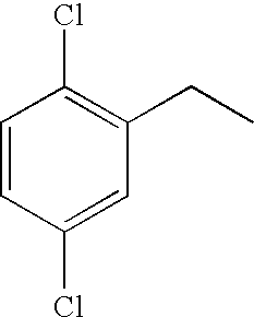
C1=CC(Cl)=CC(CC)=C1Cl
